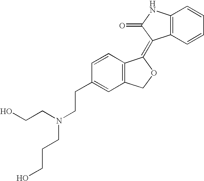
C12=C(C=CC=C1)C(=C1C3=C(CO1)C=C(CCN(CCO)CCCO)C=C3)C(=O)N2
